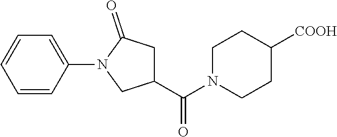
C1(N2CC(C(N3CCC([COOH])CC3)=O)CC2=O)=CC=CC=C1
